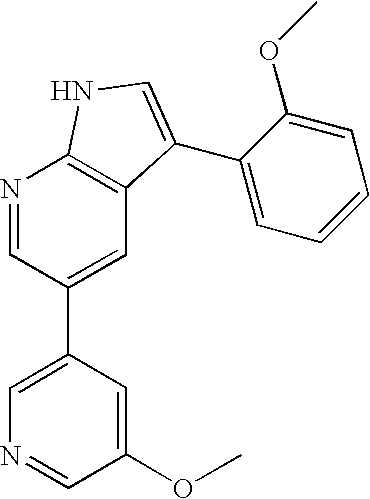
C1(OC)=CC(C2=CC3=C(N=C2)NC=C3C2=CC=CC=C2OC)=CN=C1
